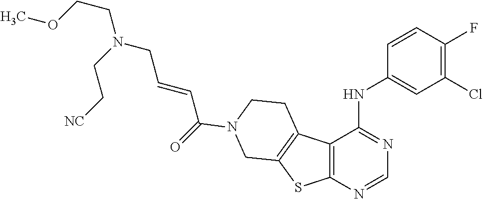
C(C=CC(=O)N1CCC2=C(SC3=C2C(NC2=CC(Cl)=C(F)C=C2)=NC=N3)C1)N(CCOC)CC[CN]
